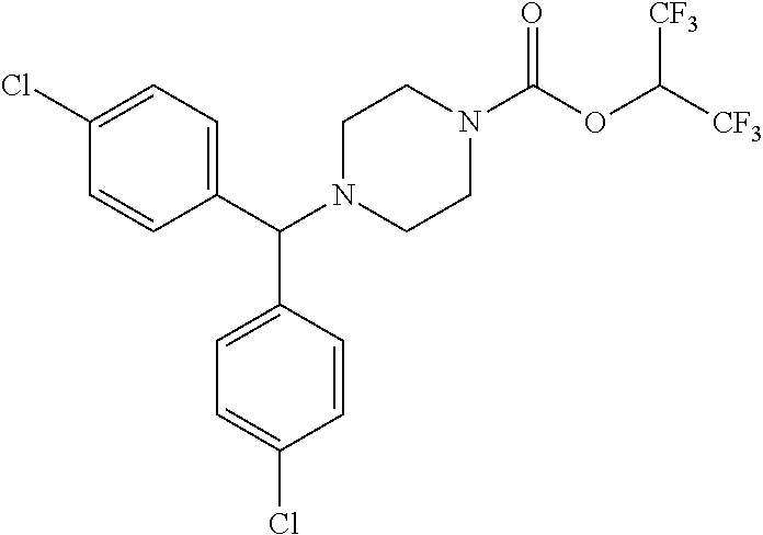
C1(C(N2CCN(C(OC([CF3])[CF3])=O)CC2)C2=CC=C(Cl)C=C2)=CC=C(Cl)C=C1
